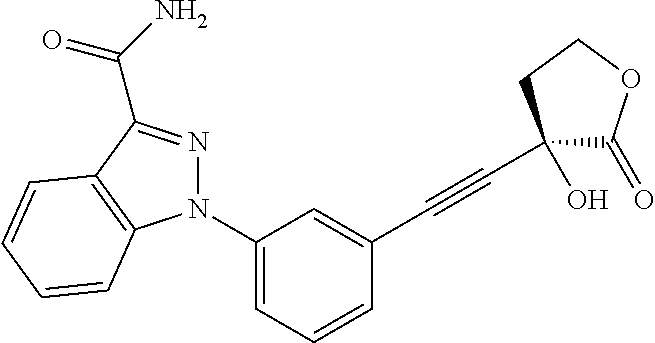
C1(N2N=C(C(=O)N)C3=C2C=CC=C3)=CC=CC(C#CC2(O)C(=O)OCC2)=C1
